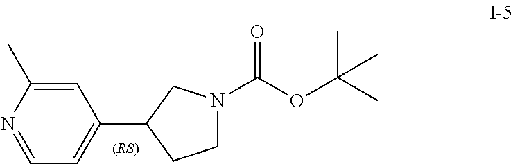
N1=CC=C(C2CCN(C(OC(C)(C)C)=O)C2)C=C1C
